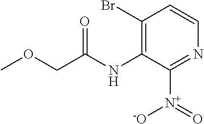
C1(Br)=C(NC(=O)COC)C([N+]([-O])=O)=NC=C1
